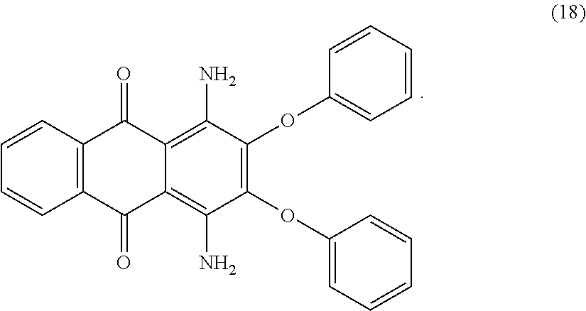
C1(OC2=C(OC3=CC=CC=C3)C(N)=C3C(=C2N)C(=O)C2=C(C=CC=C2)C3=O)=CC=CC=C1
